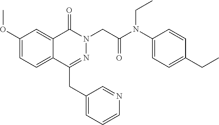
C1(OC)=CC=C2C(=C1)C(=O)N(CC(N(C1=CC=C(CC)C=C1)CC)=O)N=C2CC1=CC=CN=C1
